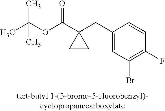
C1(CC2(C(OC(C)(C)C)=O)CC2)=CC(Br)=C(F)C=C1
